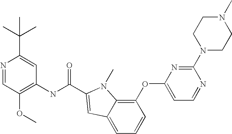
N1=CC(OC)=C(NC(=O)C2=CC3=CC=CC(OC4=CC=NC(N5CCN(C)CC5)=N4)=C3N2C)C=C1C(C)(C)C
